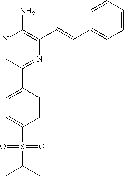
N1=CC(C2=CC=C(S(=O)(=O)C(C)C)C=C2)=NC(C=CC2=CC=CC=C2)=C1N
